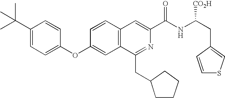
C1=CC(OC2=CC=C(C(C)(C)C)C=C2)=CC2=C1C=C(C(NC(CC1=CSC=C1)[CO2H])=O)N=C2CC1CCCC1
